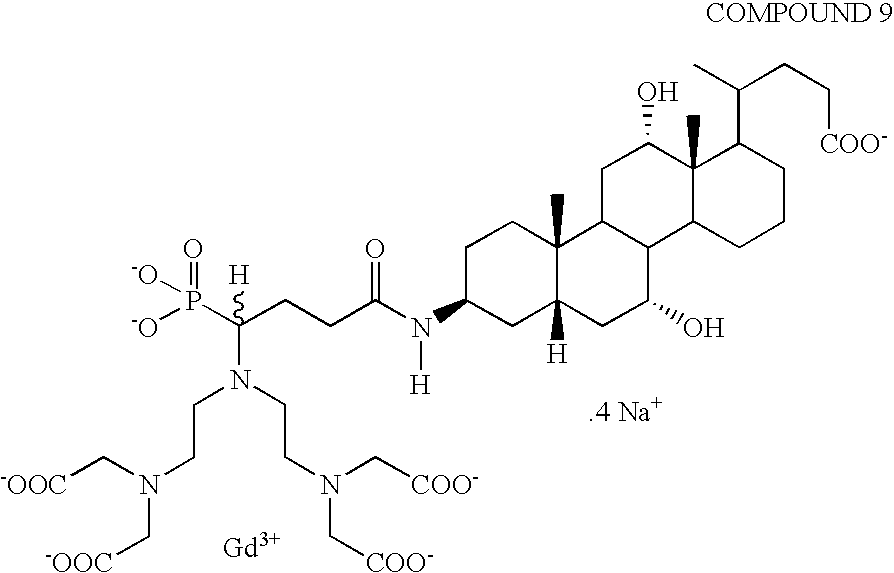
[.4 Na+].[-OOC]CN(CCN(C(P([-O])(=O)[-O])(CCC(N(C1CC2([H])C(C)(CC1)C1C(C(O)C2)C2C(C)(C(O)C1)C(C(C)CC[COO-])CCC2)[H])=O)[H])CCN(C[COO-])C[COO-])C[-OOC].[Gd]
